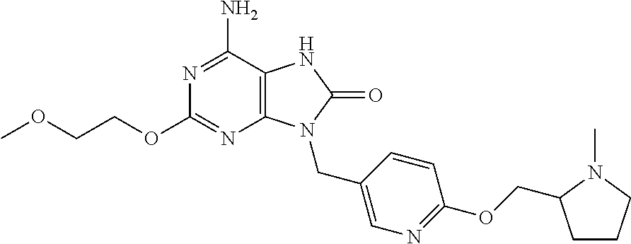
N1=C(N)C2=C(N=C1OCCOC)N(CC1=CN=C(OCC3CCCN3C)C=C1)C(=O)N2
